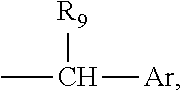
CC([Ar])[R9]
